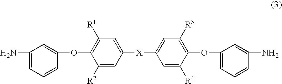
C1(N)=CC=CC(OC2=C([R1])C=C([X]C3=CC([R3])=C(OC4=CC=CC(N)=C4)C([R4])=C3)C=C2[R2])=C1
